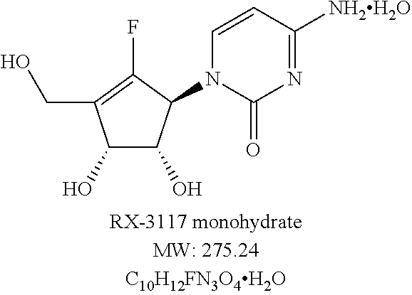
C1(O)C(O)C(N2C(=O)N=C([NH2H2O])C=C2)C(F)=C1CO
